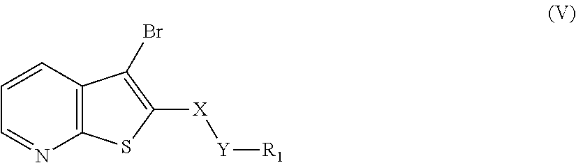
C12=C(C=CC=N1)C(Br)=C([X][Y][R1])S2
